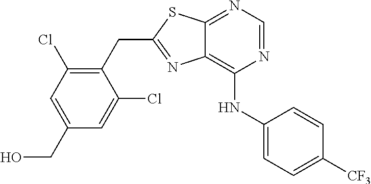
N1=CN=C2C(=C1NC1=CC=C([CF3])C=C1)N=C(CC1=C(Cl)C=C(CO)C=C1Cl)S2
